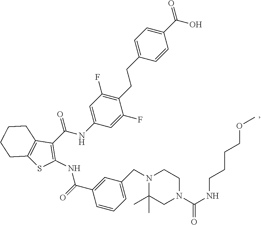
OC(C1=CC=C(CCC2=C(F)C=C(NC(C3=C(NC(C4=CC(CN5C(C)(C)CN(C(NCCCCOC)=O)CC5)=CC=C4)=O)SC4=C3CCCC4)=O)C=C2F)C=C1)=O
